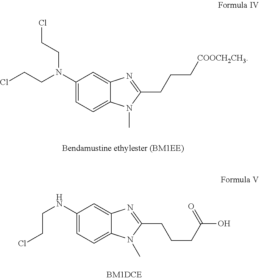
C1(NCCCl)=CC=C2C(=C1)N=C(CCCC(O)=O)N2C.C1(N(CCCl)CCCl)=CC=C2C(=C1)N=C(CCC[COOCH2CH3])N2C
